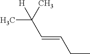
C(=CCC)C(C)([H])C
